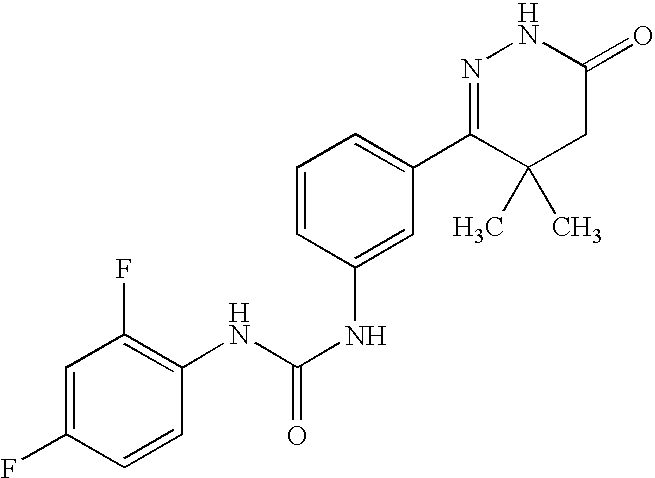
C1=C(F)C=CC(NC(NC2=CC(C3=NNC(=O)CC3(C)C)=CC=C2)=O)=C1F
